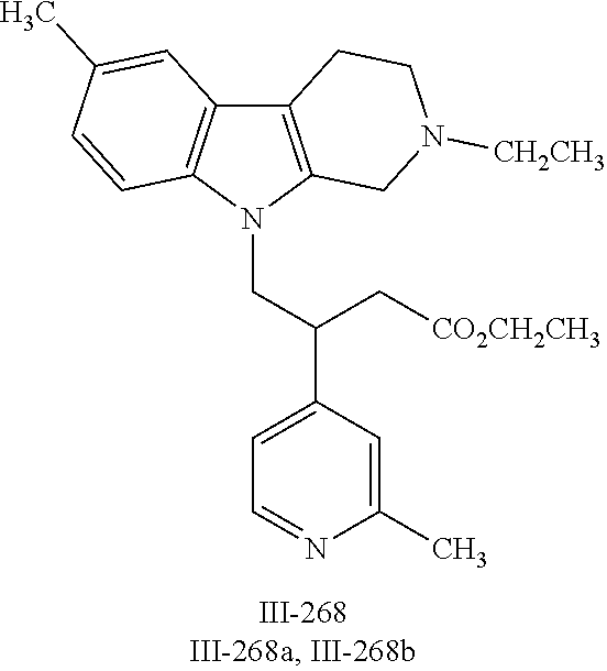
N1(CC(C2=CC=NC(C)=C2)C[CO2CH2CH3])C2=C(C3=C1C=CC(C)=C3)CCN([CH2CH3])C2
